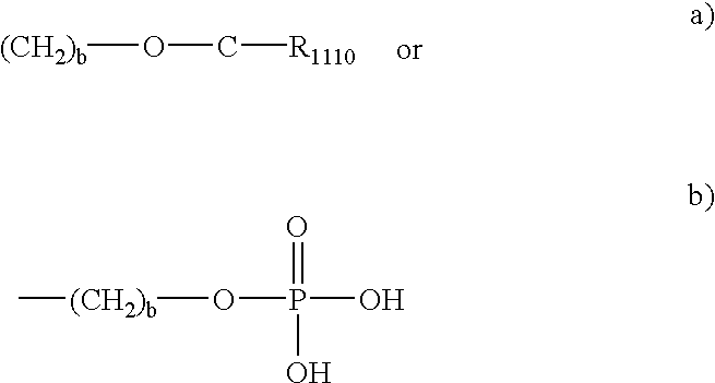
[(CH2)b]OC[R1110].[(CH2)b](OP(O)(=O)O)C
